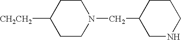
[CH2CH2]C1CCN(CC2CNCCC2)CC1
